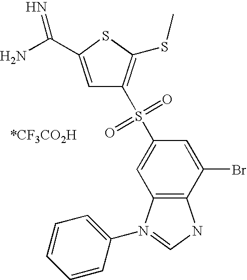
C1=C(C(N)=N)SC(SC)=C1S(C1=CC2=C(C(Br)=C1)NC=N2C1=CC=CC=C1)(=O)=O
